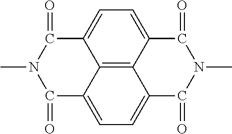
C12=C3C4=CC=C1C(=O)N(C)C(=O)C2=CC=C3C(=O)N(C)C4=O
